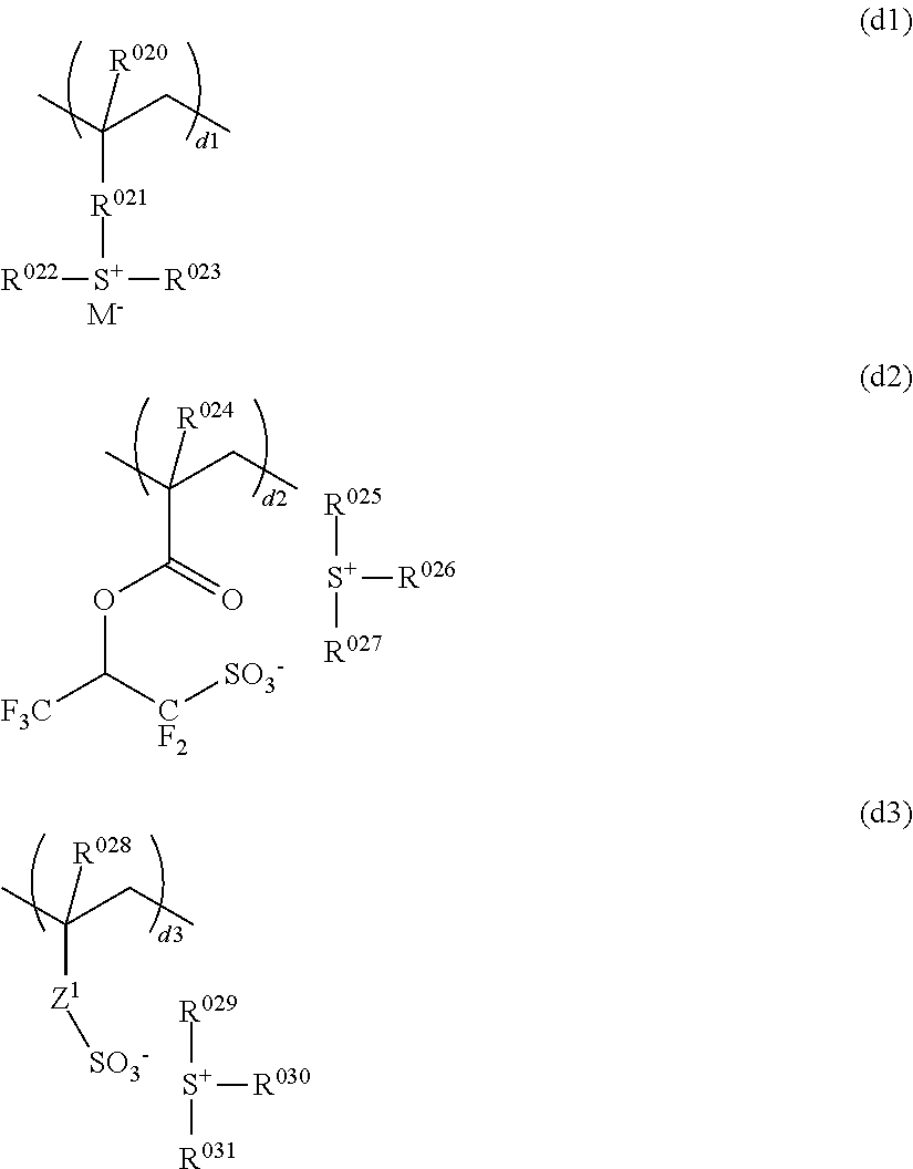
C([R021][S+]([R023])[R022])(C)(CC)[R020].[M-].C(C(=O)OC([F3C])[CF2][SO3-])(C)(CC)[R024].[R025][S+]([R027])[R026].C([Z1][SO3-])(C)(CC)[R028].[R029][S+]([R031])[R030]
